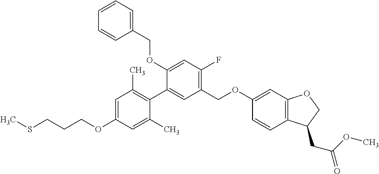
C1=C(OCCCSC)C=C(C)C(C2=CC(COC3=CC4=C(C=C3)C(CC(OC)=O)CO4)=C(F)C=C2OCC2=CC=CC=C2)=C1C
